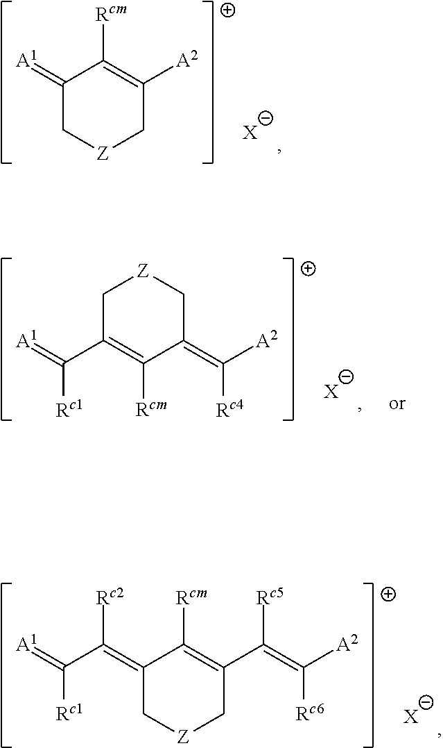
C1(=[A1])C[Z]CC([A2])=C1[Rcm].[X].C1C(C(=[A1])[Rc1])=C([Rcm])C(=C([A2])[Rc4])C[Z]1.[X].C1(=C(C(=[A1])[Rc1])[Rc2])C[Z]CC(C(=C([A2])[Rc6])[Rc5])=C1[Rcm].[X]
